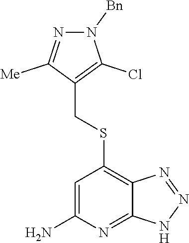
N1=C([Me])C(CSC2=C3C(=NC(N)=C2)NN=N3)=C(Cl)N1[Bn]
